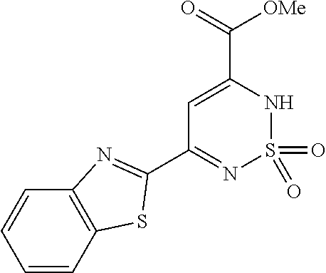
C1(C2=NS(=O)(=O)NC(C(=O)[OMe])=C2)=NC2=C(S1)C=CC=C2
